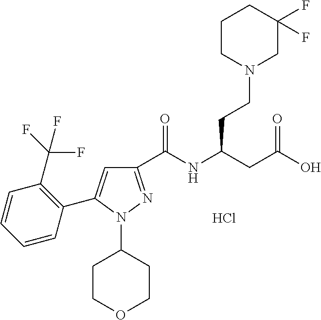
C1(C(NC(CC(O)=O)CCN2CC(F)(F)CCC2)=O)=NN(C2CCOCC2)C(C2=C(C(F)(F)F)C=CC=C2)=C1.Cl
